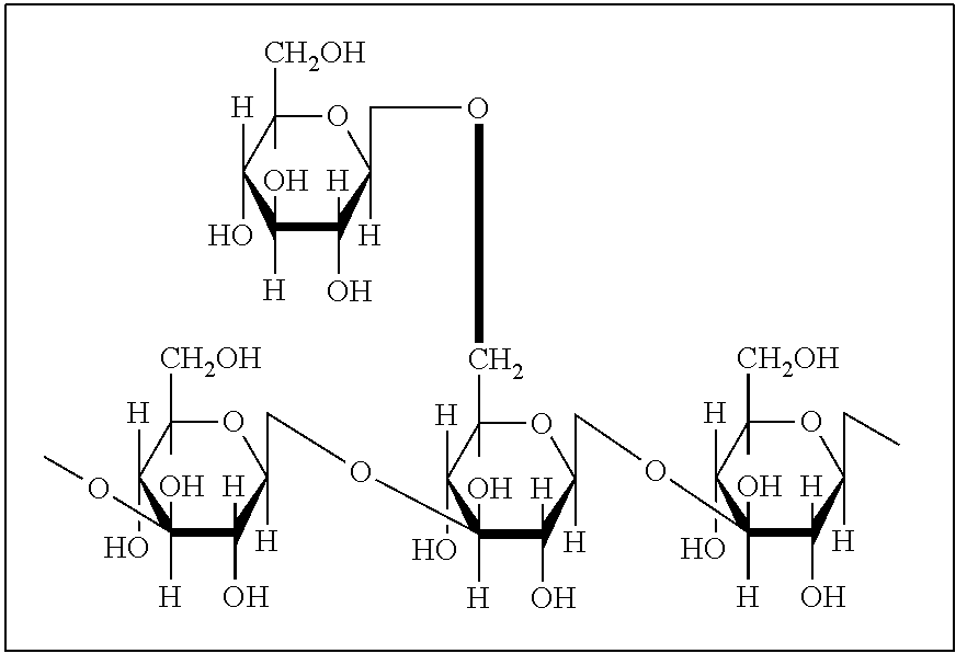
C1([H])(O)C(O)([H])C([H])(COCC2(C)OC([H])(COC3([H])(O)C(O)([H])C([H])(CC)OC([CH2OH])(C)C3(O)[H])C(O)([H])C([H])(O)(OCC3([H])C(O)([H])C([H])(O)(OC)C(O)([H])C([CH2OH])(C)O3)C2(O)[H])OC(C)([CH2OH])C1(O)[H]
